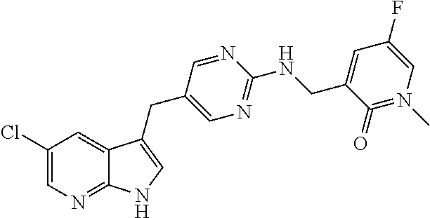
C1(Cl)=CN=C2C(=C1)C(CC1=CN=C(NCC3=CC(F)=CN(C)=C3=O)N=C1)=CN2
